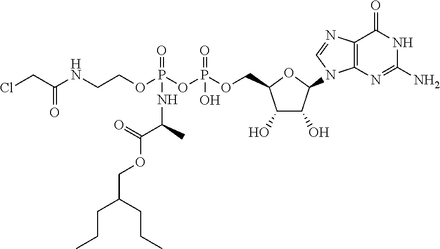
N(CCOP(OP(OCC1C(O)C(O)C(N2C3=C(C(=O)NC(N)=N3)N=C2)O1)(=O)O)(=O)NC(C)C(OCC(CCC)CCC)=O)C(=O)CCl
